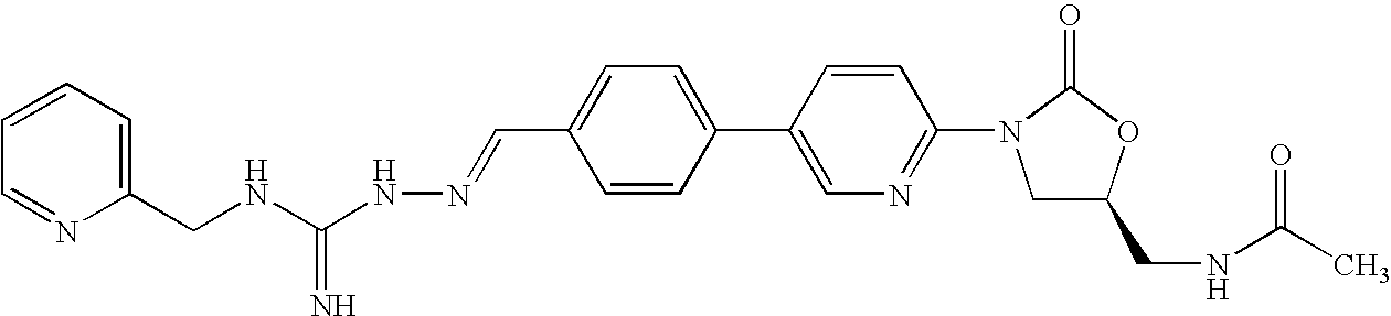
C1(C=NNC(NCC2=CC=CC=N2)=N)=CC=C(C2=CN=C(N3C(=O)OC(CNC(C)=O)C3)C=C2)C=C1
